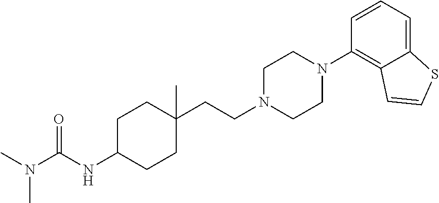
C(=O)(NC1CCC(CCN2CCN(C3=C4C(=CC=C3)SC=C4)CC2)(C)CC1)N(C)C
